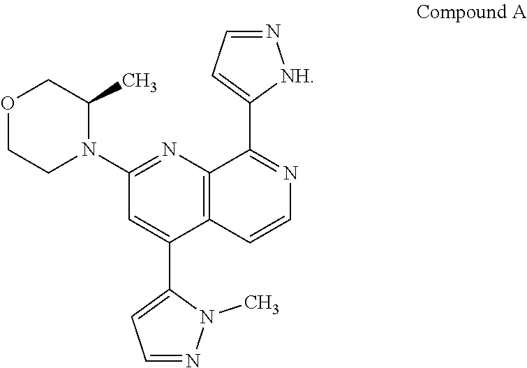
C1(N2C(C)COCC2)=NC2=C(C(C3=CC=NN3C)=C1)C=CN=C2C1=CC=N[NH]1
